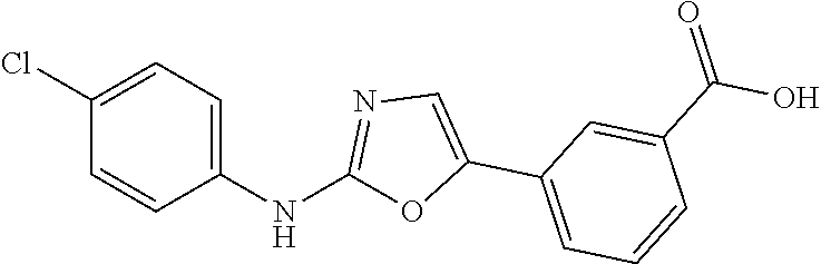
C1=C(Cl)C=CC(NC2=NC=C(C3=CC=CC(C(O)=O)=C3)O2)=C1
